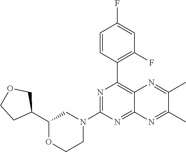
N1=C(N2CC(C3COCC3)OCC2)N=C2C(=C1C1=C(F)C=C(F)C=C1)N=C(C)C(C)=N2
